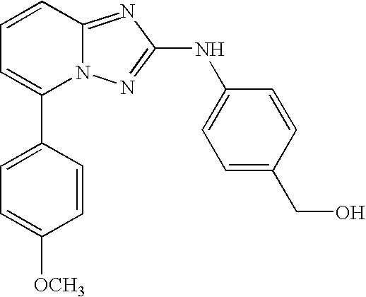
C1(C2=CC=C([OCH3])C=C2)=CC=CC2=NC(NC3=CC=C(CO)C=C3)=NN12
